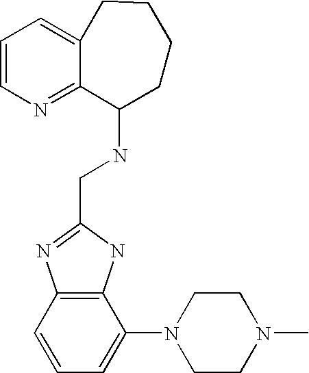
C12=C(C=CC=C1N1CCN(C)CC1)N=C(CNC1CCCCC3=CC=CN=C13)N2
